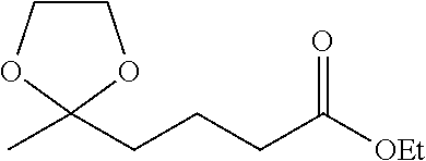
C1COC(C)(CCCC([OEt])=O)O1
